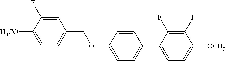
C1=C(F)C([H3CO])=CC=C1COC1=CC=C(C2=CC=C([OCH3])C(F)=C2F)C=C1
